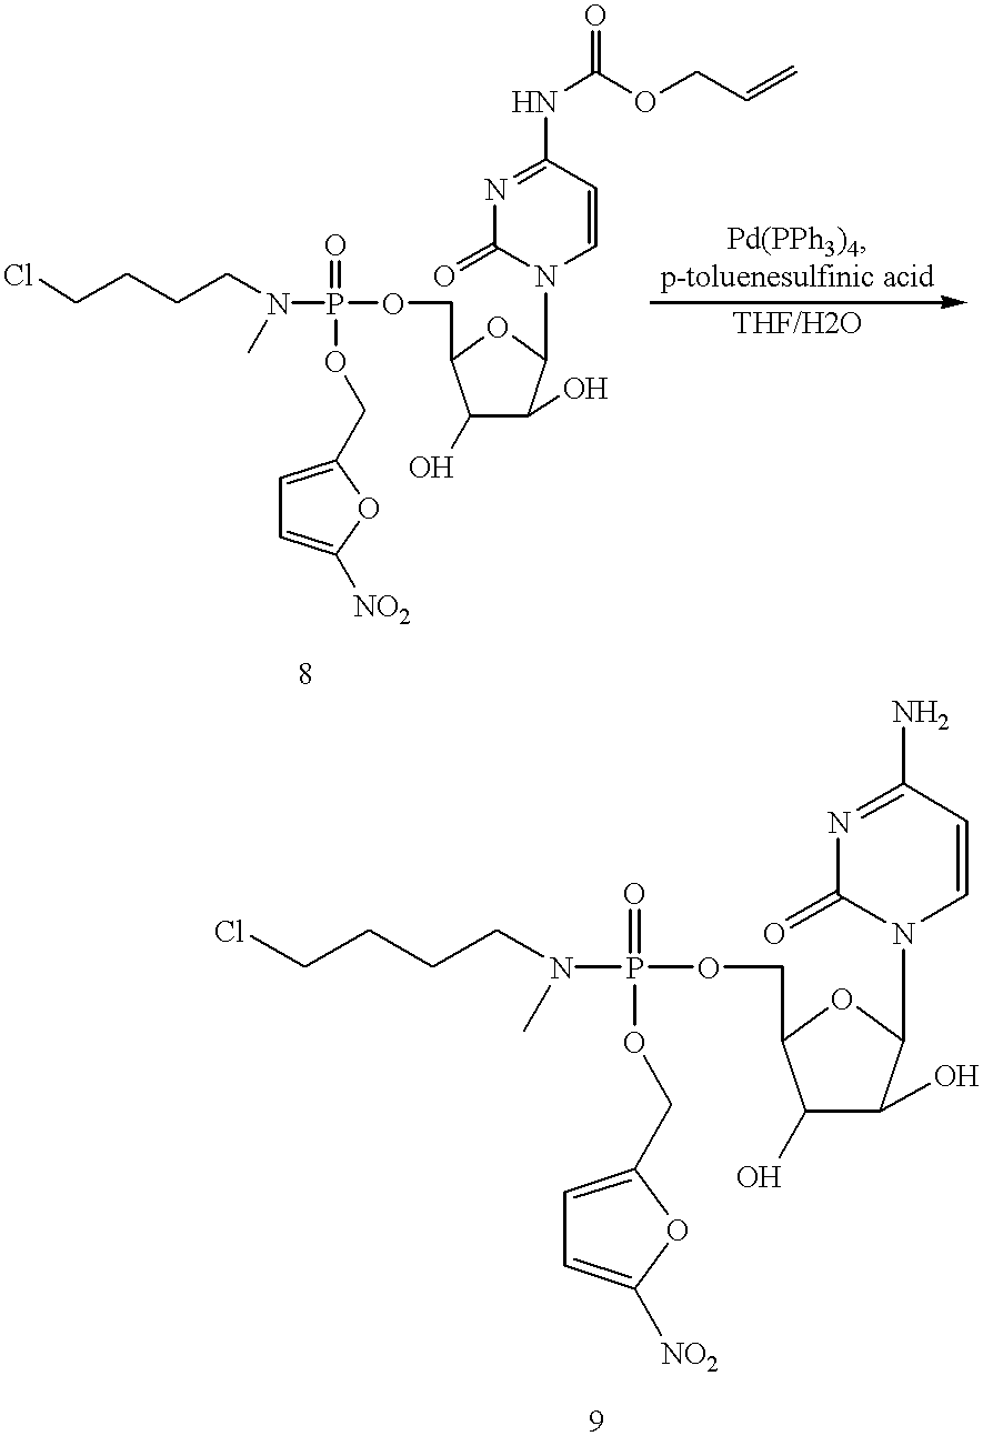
N1=C(NC(OCC=C)=O)C=CN(C2C(O)C(O)C(COP(N(C)CCCCCl)(=O)OCC3=CC=C([NO2])O3)O2)C1=O.N1=C(N)C=CN(C2C(O)C(O)C(COP(N(C)CCCCCl)(=O)OCC3=CC=C([NO2])O3)O2)C1=O
